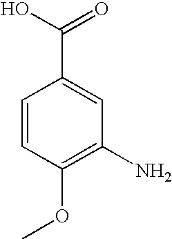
C1=CC(OC)=C(N)C=C1C(O)=O
